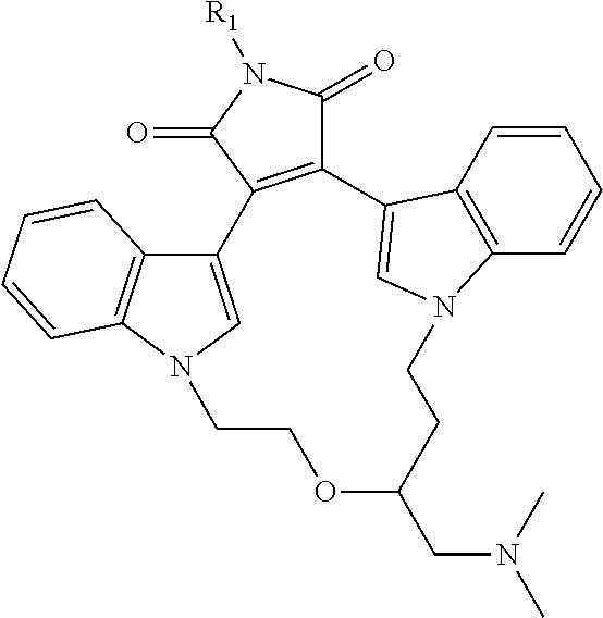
C12=C(C(=O)N([R1])C1=O)C1=CN(C3=C1C=CC=C3)CCOC(CN(C)C)CCN1C3=C(C=CC=C3)C2=C1
